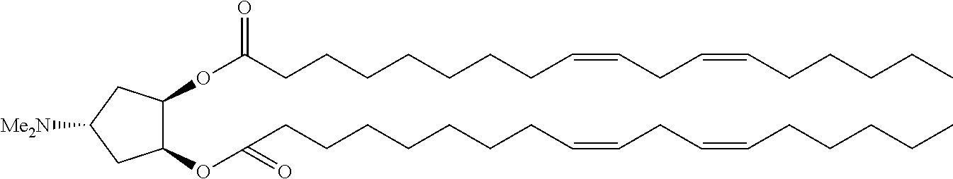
C(CCCCC=CCC=CCCCCC)CCC(OC1C(OC(=O)CCCCCCCC=CCC=CCCCCC)CC([Me2N])C1)=O
